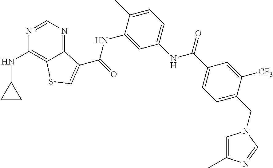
C1=NC(NC2CC2)=C2C(=N1)C(C(NC1=CC(NC(C3=CC=C(CN4C=C(C)N=C4)C([CF3])=C3)=O)=CC=C1C)=O)=CS2
